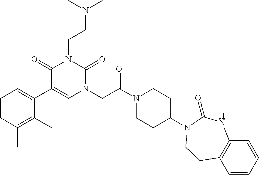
C1=CC(C)=C(C)C(C2=CN(CC(N3CCC(N4C(=O)NC5=C(C=CC=C5)CC4)CC3)=O)C(=O)N(CCN(C)C)C2=O)=C1
